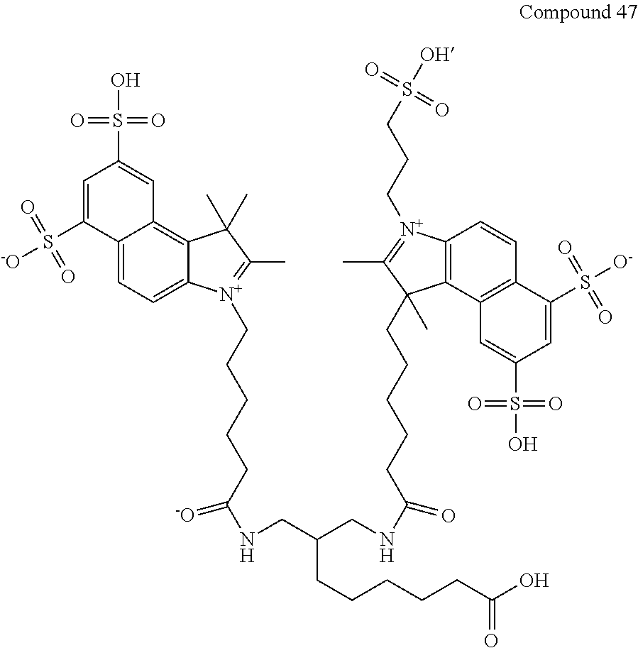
C12=CC=C3C(=C1C=C(S(O)(=O)=O)C=C2S([-O])(=O)=O)C(C)(C)C(C)=[N+]3CCCCCC(NCC(CNC(=O)CCCCCC1(C)C2=C([N+](CCCS([OH])(=O)=O)=C1C)C=CC1=C2C=C(S(O)(=O)=O)C=C1S([O-])(=O)=O)CCCCCC(O)=O)=[-O]
